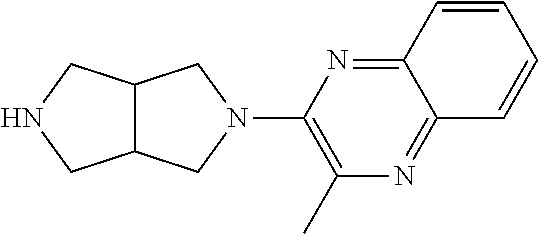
C12=NC(N3CC4C(C3)CNC4)=C(C)N=C1C=CC=C2
